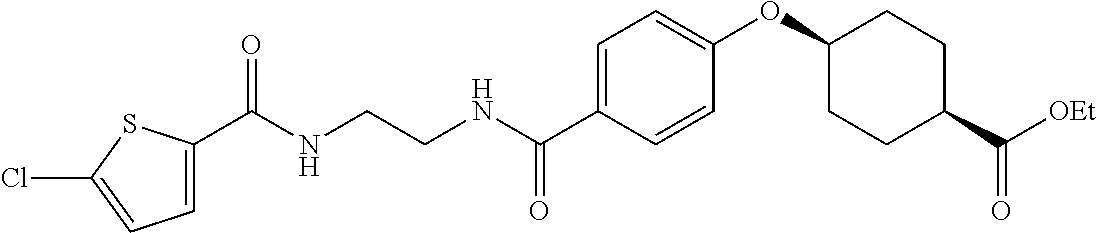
C1=C(C(NCCNC(C2=CC=C(Cl)S2)=O)=O)C=CC(OC2CCC(C(=O)[OEt])CC2)=C1
